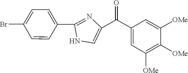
C1=CC(C2=NC(C(C3=CC([OMe])=C([OMe])C([OMe])=C3)=O)=CN2)=CC=C1Br
